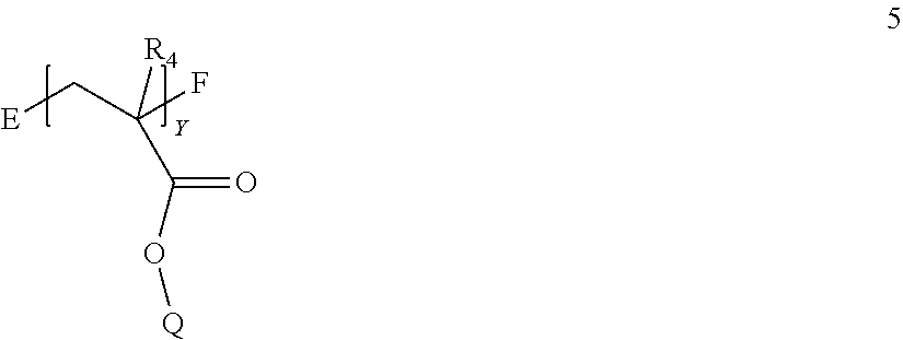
[E]CC([R4])(F)C(=O)O[Q]
